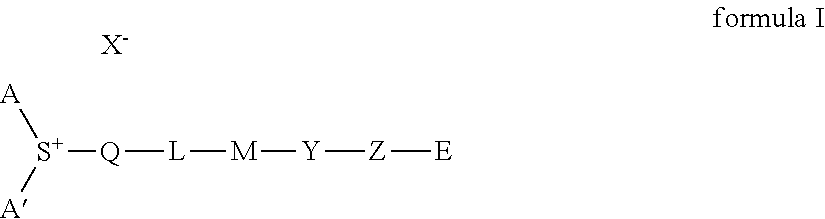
[S+]([Q][L][M][Y][Z][E])([A])[A].[X-]
